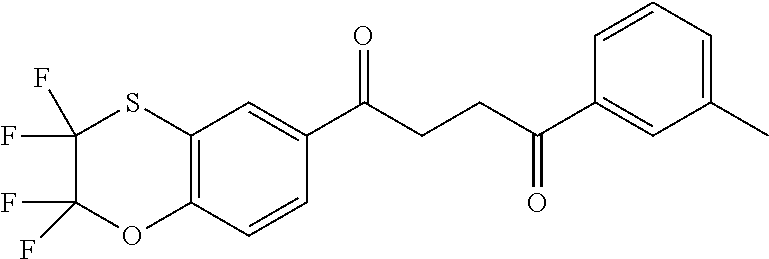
C1(C(CCC(C2=CC(C)=CC=C2)=O)=O)=CC2=C(C=C1)OC(F)(F)C(F)(F)S2
